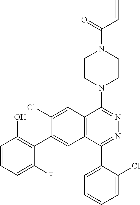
C1=CC=C(F)C(C2=CC3=C(C=C2Cl)C(N2CCN(C(C=C)=O)CC2)=NN=C3C2=CC=CC=C2Cl)=C1O
